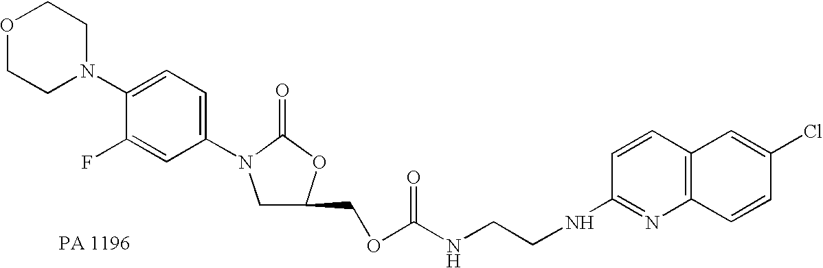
C1=CC(NCCNC(=O)OCC2CN(C3=CC=C(N4CCOCC4)C(F)=C3)C(=O)O2)=NC2=C1C=C(Cl)C=C2
